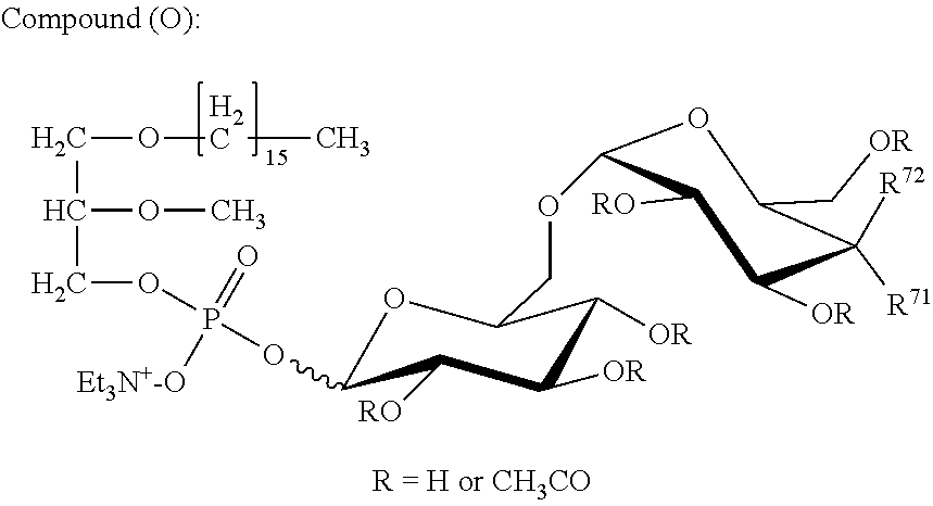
C1([OR])C([OR])C(COC2C([RO])C([OR])C([R71])([R72])C(C[OR])O2)OC(OP(OCC(COCC)OC)(=O)[Et3N+-O])C1[RO]
